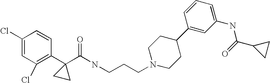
C1(Cl)=CC(Cl)=C(C2(C(NCCCN3CCC(C4=CC(NC(=O)C5CC5)=CC=C4)CC3)=O)CC2)C=C1
